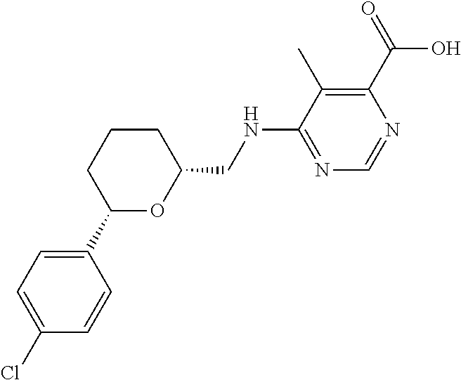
C1=CC(C2OC(CNC3=NC=NC(C(=O)O)=C3C)CCC2)=CC=C1Cl
